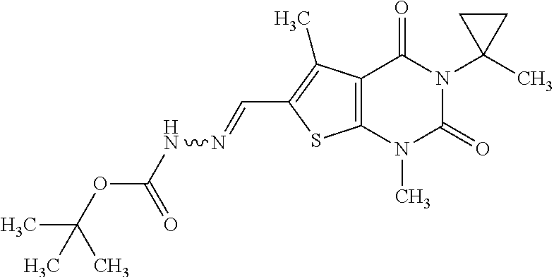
C12=C(N(C)C(=O)N(C3(C)CC3)C1=O)SC(C=NNC(OC(C)(C)C)=O)=C2C
